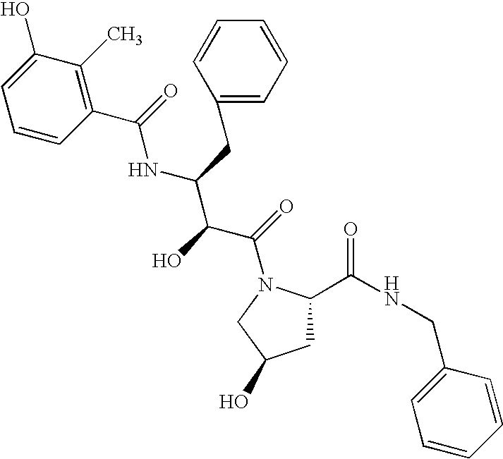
C1C(C(NCC2=CC=CC=C2)=O)N(C(=O)C(C(NC(=O)C2=C(C)C(O)=CC=C2)CC2=CC=CC=C2)O)CC1O
